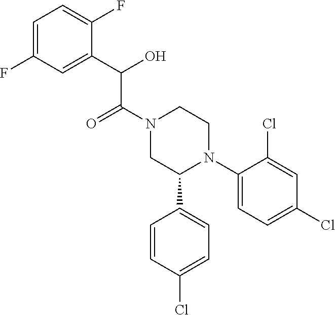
C1=C(F)C=C(C(O)C(N2CC(C3=CC=C(Cl)C=C3)N(C3=CC=C(Cl)C=C3Cl)CC2)=O)C(F)=C1
